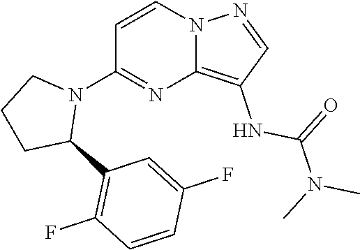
N12C(=C(NC(N(C)C)=O)C=N1)N=C(N1CCCC1C1=C(F)C=CC(F)=C1)C=C2
